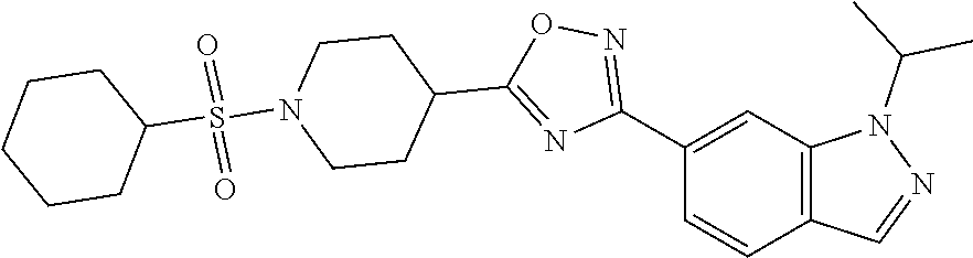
C12=C(C=C(C3=NOC(C4CCN(S(C5CCCCC5)(=O)=O)CC4)=N3)C=C1)N(C(C)C)N=C2
